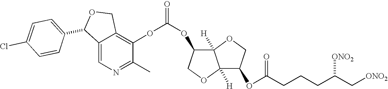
C12=CN=C(C)C(OC(OC3C4([H])C([H])(OC3)C(OC(CCCC(C[ONO2])[ONO2])=O)CO4)=O)=C1COC2C1=CC=C(Cl)C=C1
